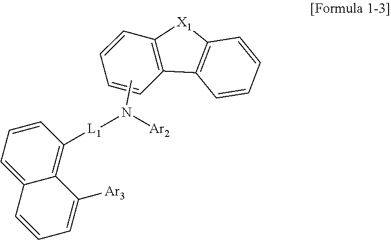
CN([L1]C1=C2C(=CC=C1)C=CC=C2[Ar3])[Ar2].C12=C([X1]C3=C1C=CC=C3)C=CC=C2
